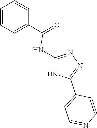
C1(C(=O)NC2=NN=C(C3=CC=NC=C3)N2)=CC=CC=C1
